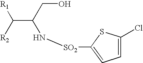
C(C([R2])[R1])(N[SO2]C1=CC=C(Cl)S1)CO
